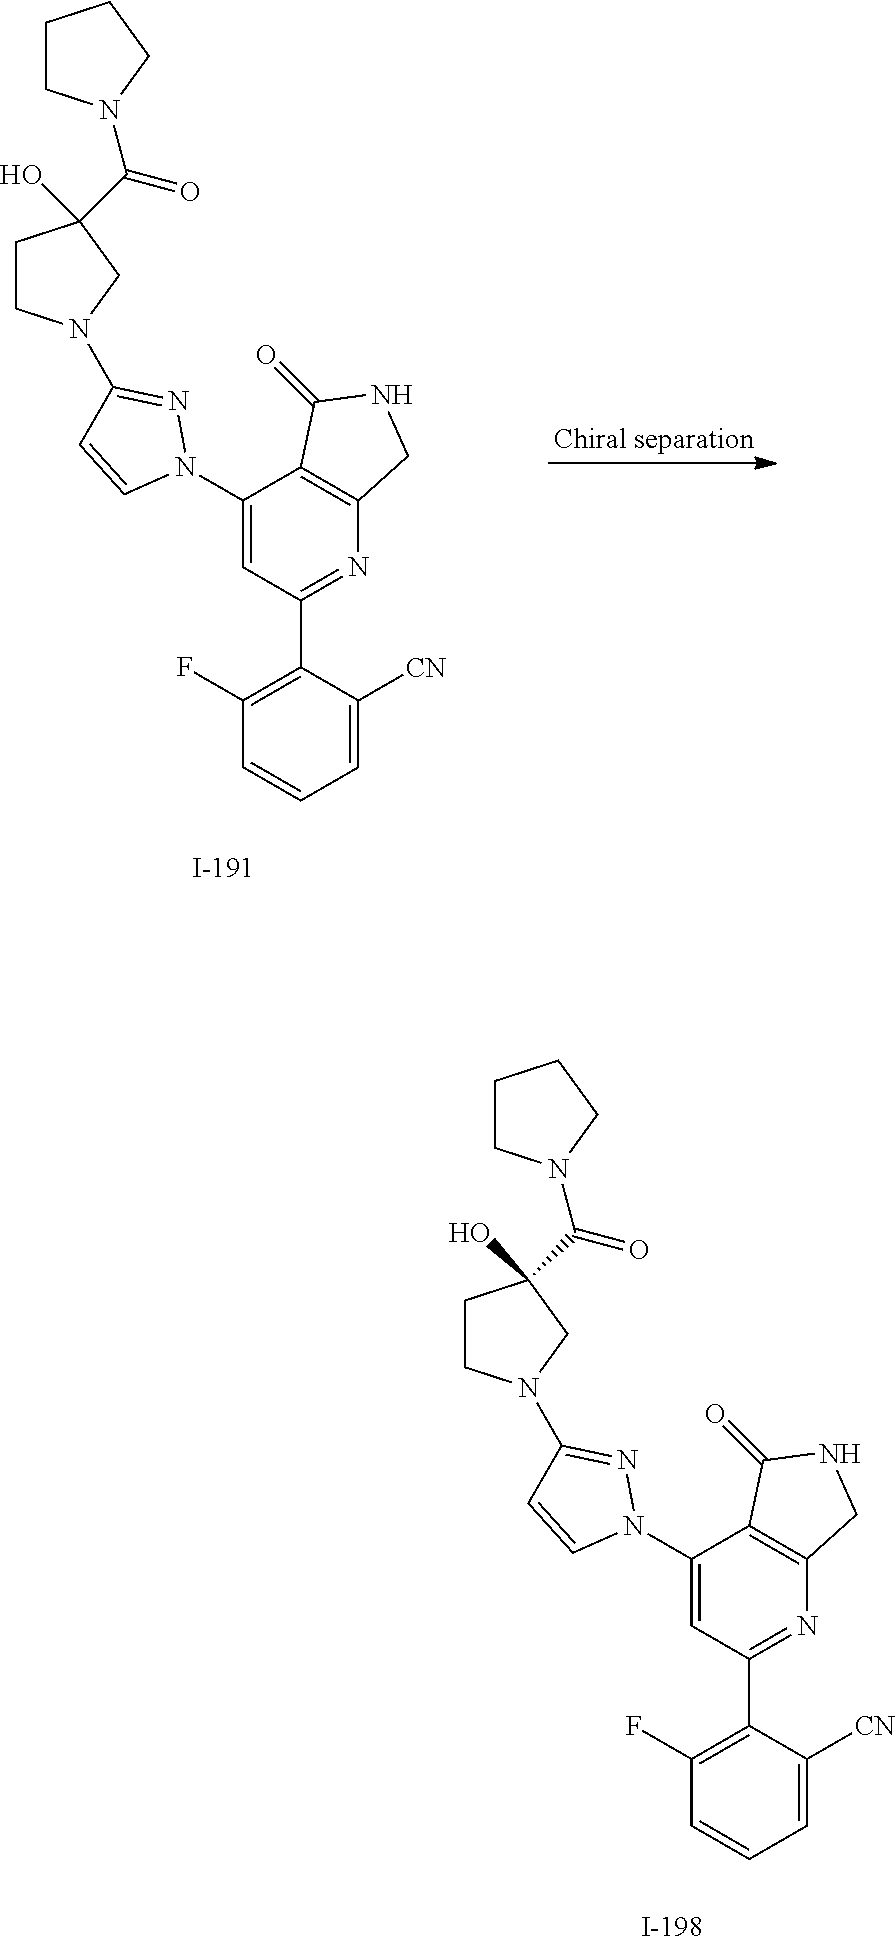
C1=CN(C2=CC(C3=C(F)C=CC=C3[CN])=NC3=C2C(=O)NC3)N=C1N1CCC(O)(C(=O)N2CCCC2)C1.C1=CN(C2=CC(C3=C(F)C=CC=C3[CN])=NC3=C2C(=O)NC3)N=C1N1CCC(O)(C(=O)N2CCCC2)C1
